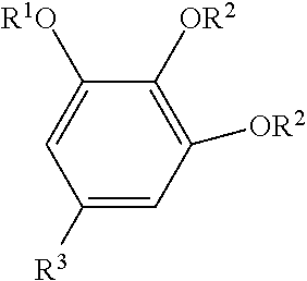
C1([R3])=CC([OR2])=C([OR2])C([R1O])=C1
